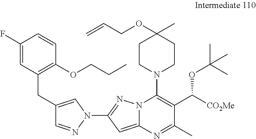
C1(F)=CC(CC2=CN(C3=NN4C(=C3)N=C(C)C(C([CO2Me])OC(C)(C)C)=C4N3CCC(OCC=C)(C)CC3)N=C2)=C(OCCC)C=C1
